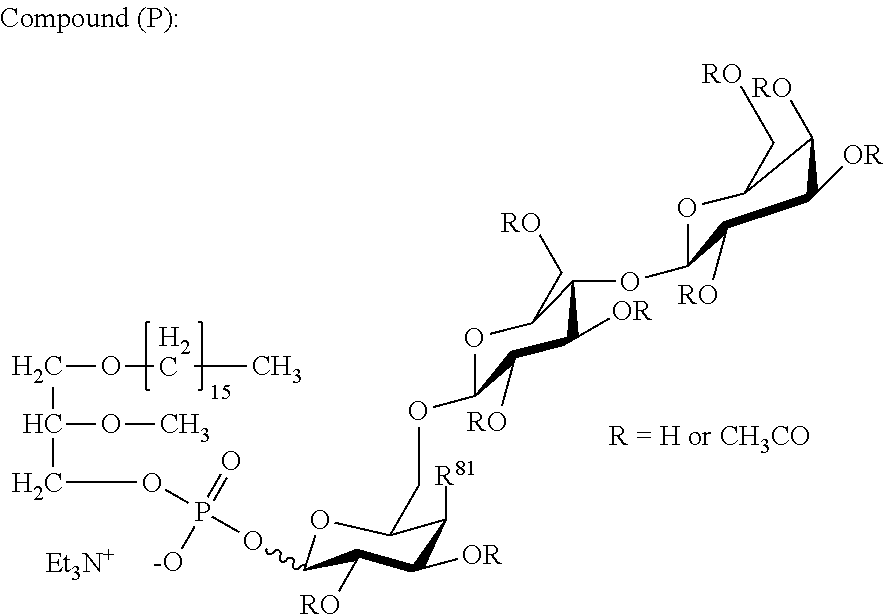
O1C(COC2OC(C[RO])C(OC3OC(C[RO])C([RO])C([OR])C3[RO])C([OR])C2[RO])C([R81])C([OR])C([RO])C1OP(OCC(COCC)OC)(=O)[-O]
